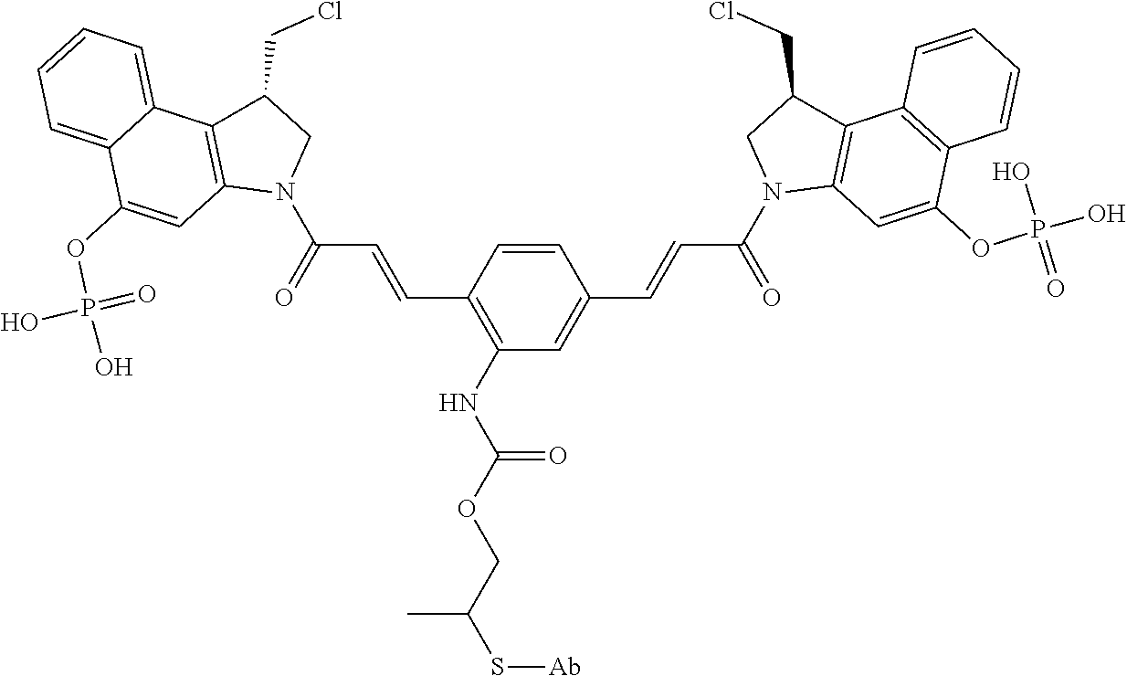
C1=CC(C=CC(N2CC(CCl)C3=C2C=C(OP(O)(O)=O)C2=CC=CC=C32)=O)=C(NC(OCC(S[Ab])C)=O)C=C1C=CC(N1C2=C(C(CCl)C1)C1=C(C(OP(O)(O)=O)=C2)C=CC=C1)=O
